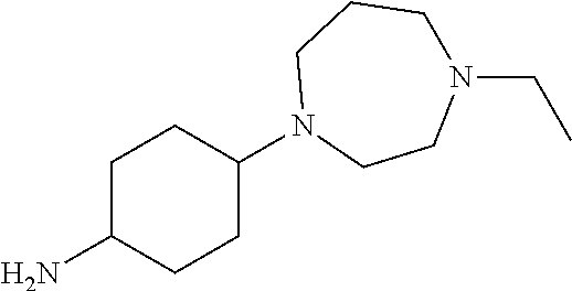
C1C(N)CCC(N2CCN(CC)CCC2)C1
